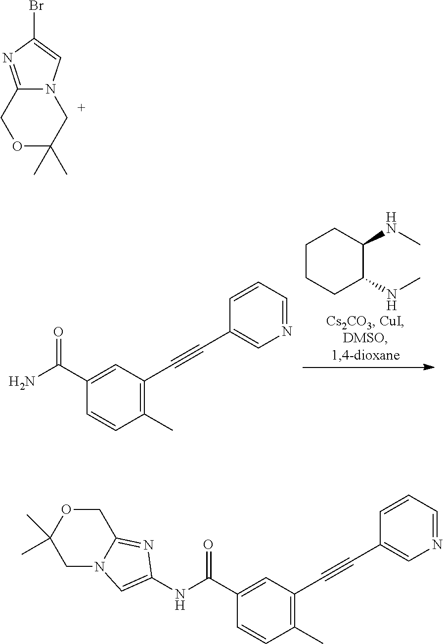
N12C(=NC(Br)=C1)COC(C)(C)C2.C1(C#CC2=C(C)C=CC(C(NC3=CN4C(=N3)COC(C)(C)C4)=O)=C2)=CN=CC=C1.C1(C#CC2=C(C)C=CC(C(N)=O)=C2)=CN=CC=C1.C1CCC(NC)C(NC)C1
